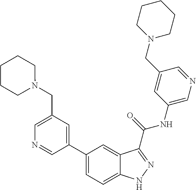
C1(CN2CCCCC2)=CN=CC(C2=CC=C3C(=C2)C(C(NC2=CN=CC(CN4CCCCC4)=C2)=O)=NN3)=C1
